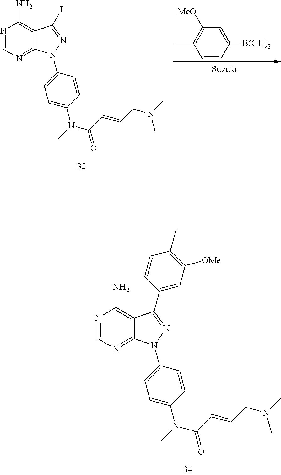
N1=CN=C2C(=C1N)C(I)=NN2C1=CC=C(N(C(C=CCN(C)C)=O)C)C=C1.C1([MeO])=C(C)C=CC([B(OH)2])=C1.N1=CN=C2C(=C1N)C(C1=CC([OMe])=C(C)C=C1)=NN2C1=CC=C(N(C(C=CCN(C)C)=O)C)C=C1
